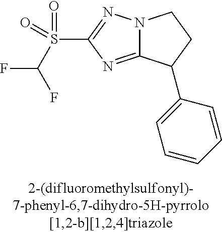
N12C(=NC(S(C(F)F)(=O)=O)=N1)C(C1=CC=CC=C1)CC2
